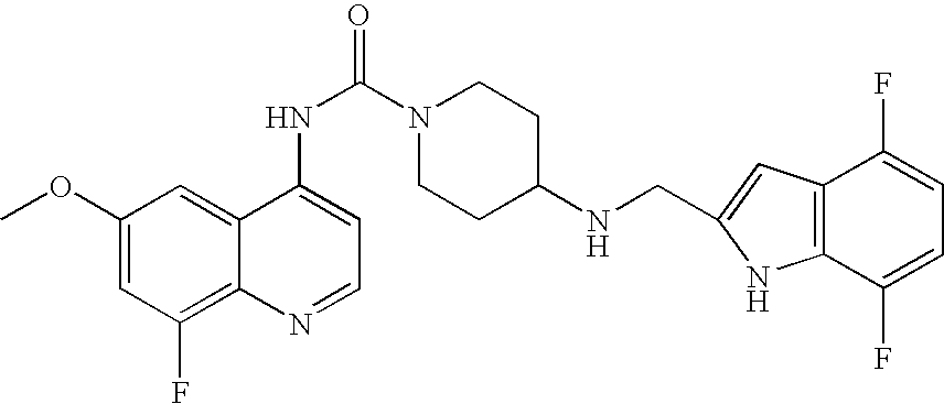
C1(OC)=CC(F)=C2C(=C1)C(NC(N1CCC(NCC3=CC4=C(N3)C(F)=CC=C4F)CC1)=O)=CC=N2
